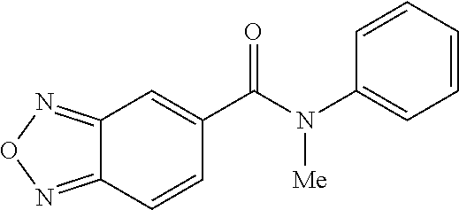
C1(N(C(C2=CC3=NON=C3C=C2)=O)[Me])=CC=CC=C1
